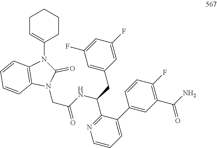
C1C=C(N2C3=C(C=CC=C3)N(CC(NC(C3=NC=CC=C3C3=CC(C(=O)N)=C(F)C=C3)CC3=CC(F)=CC(F)=C3)=O)C2=O)CCC1
